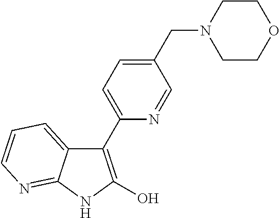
C1(C2=CC=C(CN3CCOCC3)C=N2)=C(O)NC2=NC=CC=C12
